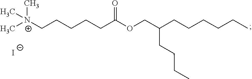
C[N+](CCCCCC(OCC(CCCC)CCCCCC)=O)(C)C.[I-]
